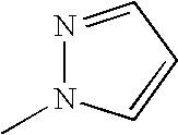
N1=CC=CN1C
